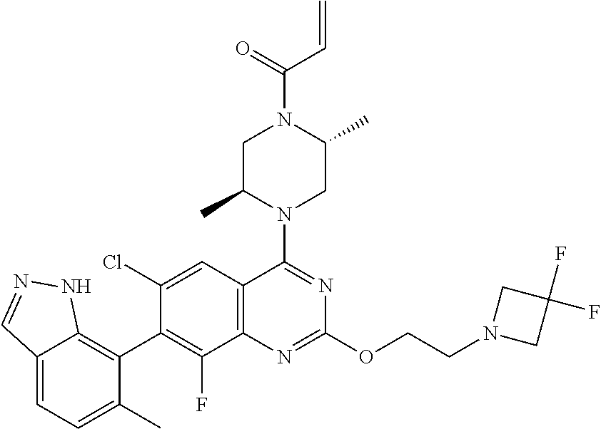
C12=CC=C(C)C(C3=C(F)C4=C(C=C3Cl)C(N3CC(C)N(C(=O)C=C)CC3C)=NC(OCCN3CC(F)(F)C3)=N4)=C1NN=C2
